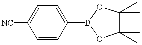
[NC]C1=CC=C(B2OC(C)(C)C(C)(C)O2)C=C1
